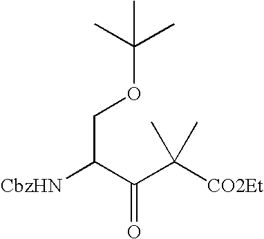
[CbzHN]C(C(C([CO2Et])(C)C)=O)COC(C)(C)C
